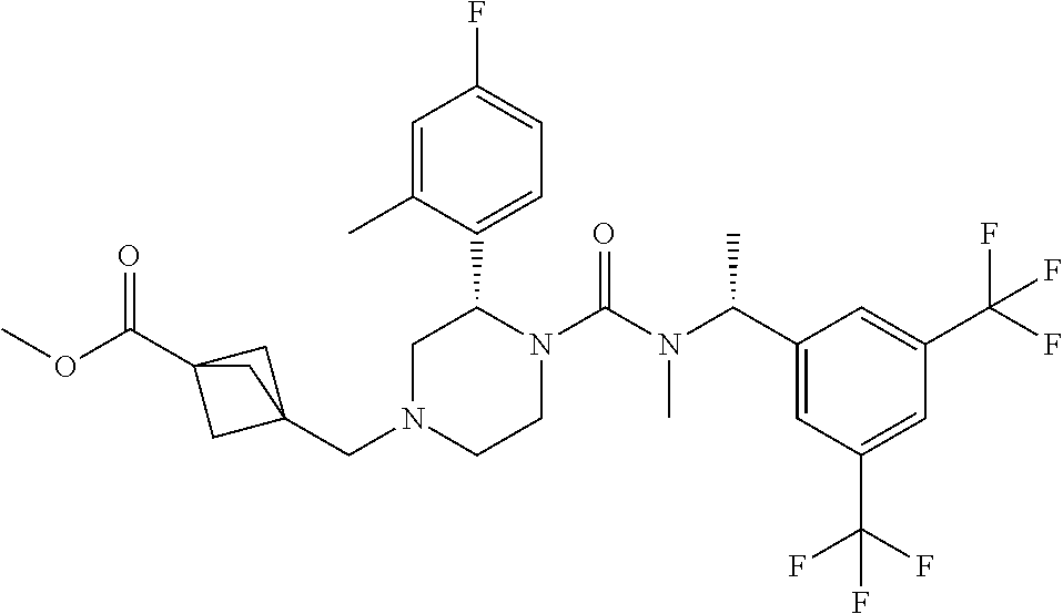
C(N1CCN(C(N(C(C2=CC(C(F)(F)F)=CC(C(F)(F)F)=C2)C)C)=O)C(C2=CC=C(F)C=C2C)C1)C12CC(C(OC)=O)(C1)C2
